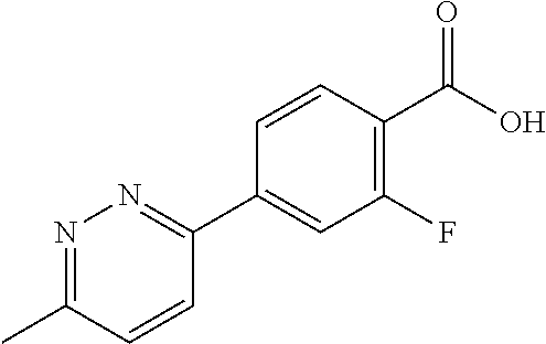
C1(C2=NN=C(C)C=C2)=CC(F)=C(C(=O)O)C=C1
